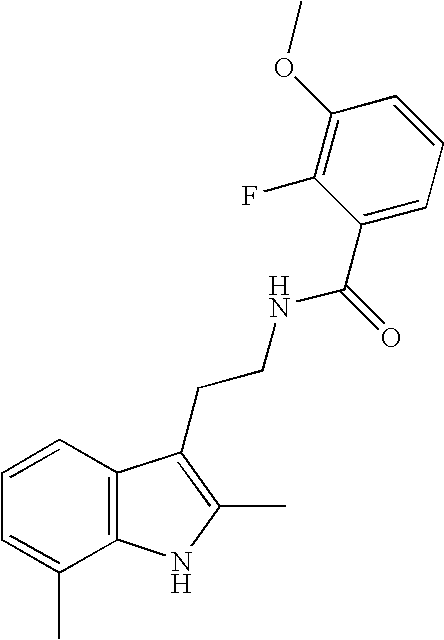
C1=CC2=C(C(C)=C1)NC(C)=C2CCNC(=O)C1=CC=CC(OC)=C1F
